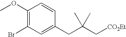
C1=C(CC(C[CO2Et])(C)C)C=CC(OC)=C1Br
